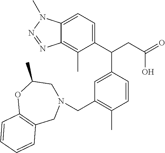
C12=CC=C(C(CC(=O)O)C3=CC(CN4CC(C)OC5=C(C4)C=CC=C5)=C(C)C=C3)C(C)=C1N=NN2C
